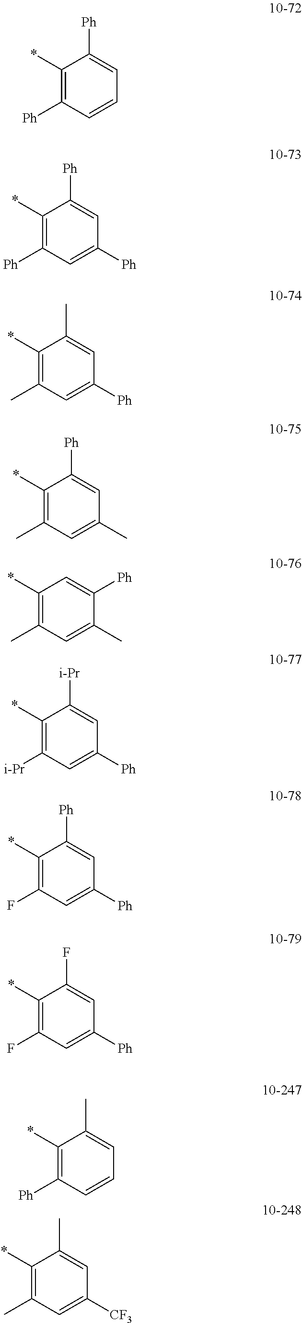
C1(*)=C([Ph])C=CC=C1[Ph].C1(*)=C([Ph])C=C([Ph])C=C1[Ph].C1(*)=C(C)C=C([Ph])C=C1C.C1(*)=C(C)C=C(C)C=C1[Ph].C1(*)=C(C)C=C(C)C([Ph])=C1.C1(*)=C([i-Pr])C=C([Ph])C=C1[i-Pr].C1(*)=C(F)C=C([Ph])C=C1[Ph].C1(*)=C(F)C=C([Ph])C=C1F.C1(*)=C([Ph])C=CC=C1C.C1(*)=C(C)C=C([CF3])C=C1C
